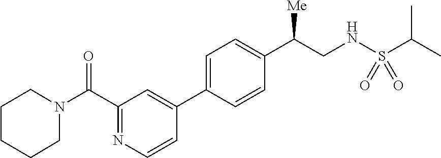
C1N(C(C2=NC=CC(C3=CC=C(C(CNS(C(C)C)(=O)=O)[Me])C=C3)=C2)=O)CCCC1
